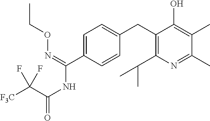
C1(CC2=C(C(C)C)N=C(C)C(C)=C2O)=CC=C(C(NC(=O)C([F3C])(F)F)=NOCC)C=C1
